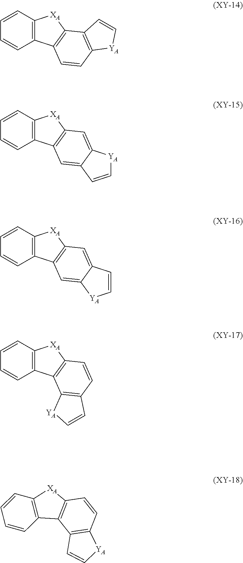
C1=CC2=C(C=C1)C1=C([XA]2)C2=C(C=C1)[YA]C=C2.C1=CC2=C(C=C1)C1=C([XA]2)C=C2C(=C1)C=C[YA]2.C1=CC2=C(C=C1)C1=C([XA]2)C=C2C(=C1)[YA]C=C2.C1=CC2=C(C=C1)C1=C([XA]2)C=CC2=C1[YA]C=C2.C12=C(C=CC3=C1C1=C([XA]3)C=CC=C1)[YA]C=C2
